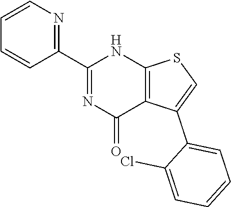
C1(C2=NC(=O)C3=C(N2)SC=C3C2=CC=CC=C2Cl)=NC=CC=C1
